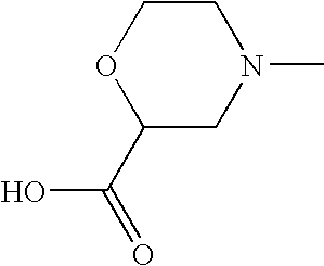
O1C(C(=O)O)CN(C)CC1
